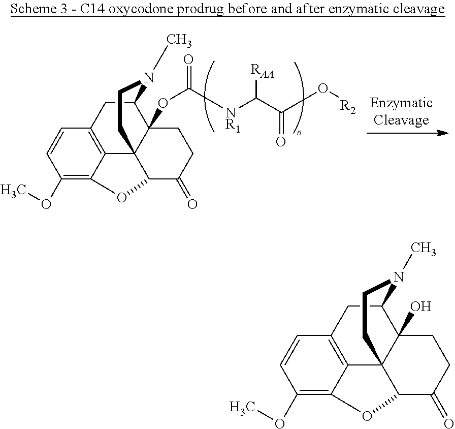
C12=C3CC4C5(OC(=O)[NR1]C(C(=O)O[R2])[RAA])C1(C(C(=O)CC5)OC2=C(OC)C=C3)CCN4C.C12=C3CC4C5(O)C1(C(C(=O)CC5)OC2=C(OC)C=C3)CCN4C
